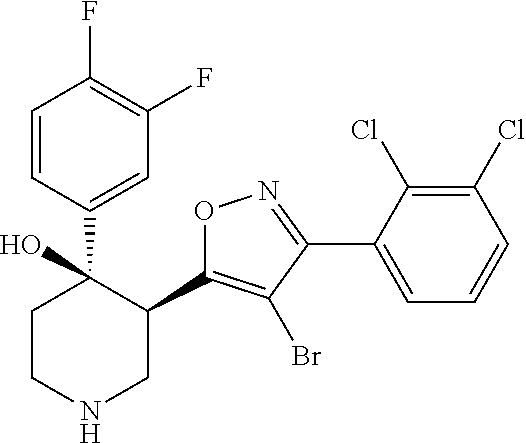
C1=CC(C2(O)CCNCC2C2=C(Br)C(C3=CC=CC(Cl)=C3Cl)=NO2)=CC(F)=C1F
